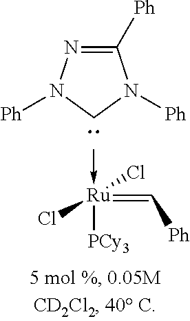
[Ru]([PCy3])(=C[Ph])(Cl)(Cl)-C.C1([Ph])=NN([Ph])CN1[Ph]
